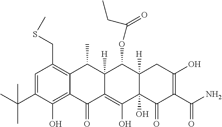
C1=C(C(C)(C)C)C(O)=C2C(=C1CSC)C(C)C1([H])C(=C(O)C3(O)C([H])(C1OC(CC)=O)CC(O)=C(C(N)=O)C3=O)C2=O
